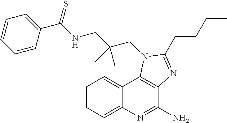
C1=CC=C2C(=C1)C1=C(C(N)=N2)N=C(CCCC)N1CC(CNC(C1=CC=CC=C1)=S)(C)C
